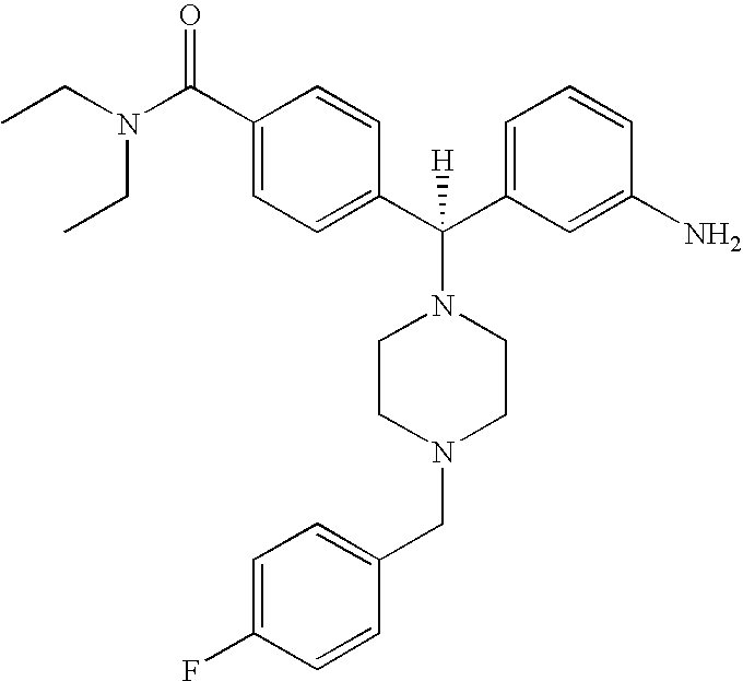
C1(C(N(CC)CC)=O)=CC=C(C(C2=CC=CC(N)=C2)(N2CCN(CC3=CC=C(F)C=C3)CC2)[H])C=C1
